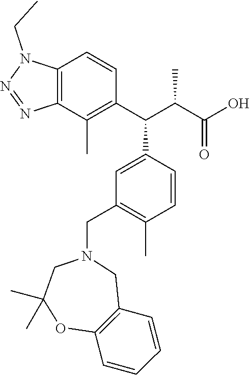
C12=C(C(C)=C(C(C3=CC(CN4CC(C)(C)OC5=C(C4)C=CC=C5)=C(C)C=C3)C(C(O)=O)C)C=C1)N=NN2CC
